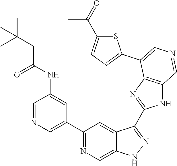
C1(C2=CN=CC(NC(CC(C)(C)C)=O)=C2)=NC=C2C(=C1)C(C1=NC3=C(N1)C=NC=C3C1=CC=C(C(C)=O)S1)=NN2
